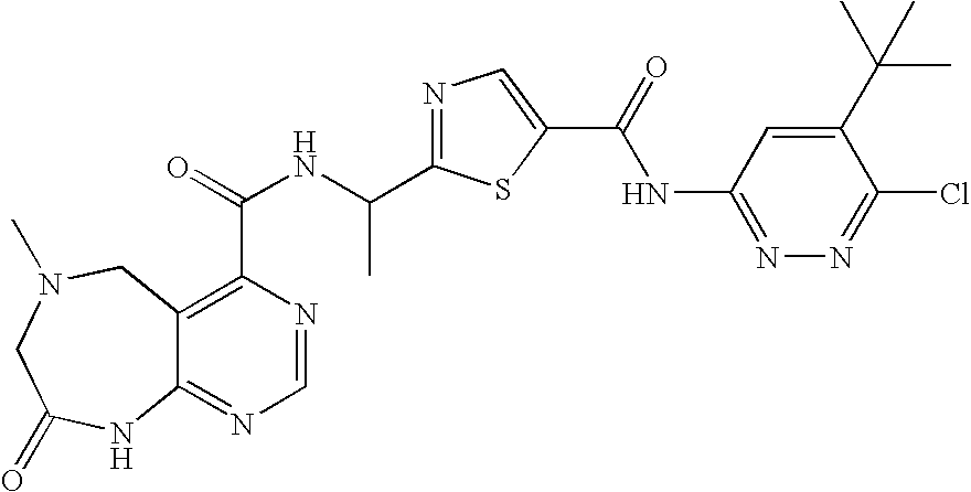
C12=NC=NC(C(=O)NC(C3=NC=C(C(=O)NC4=NN=C(Cl)C(C(C)(C)C)=C4)S3)C)=C1CN(C)CC(=O)N2
